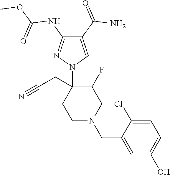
C1(C(=O)N)=CN(C2(CC#N)CCN(CC3=CC(O)=CC=C3Cl)CC2F)N=C1NC(OC)=O
